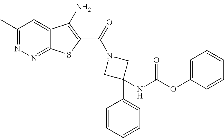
C1(C)=NN=C2C(=C1C)C(N)=C(C(=O)N1CC(NC(=O)OC3=CC=CC=C3)(C3=CC=CC=C3)C1)S2
